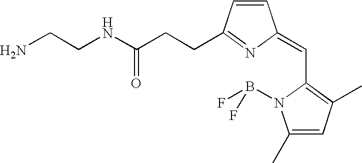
C1=CC(CCC(NCCN)=O)=NC1=CC1=C(C)C=C(C)N1B(F)F
